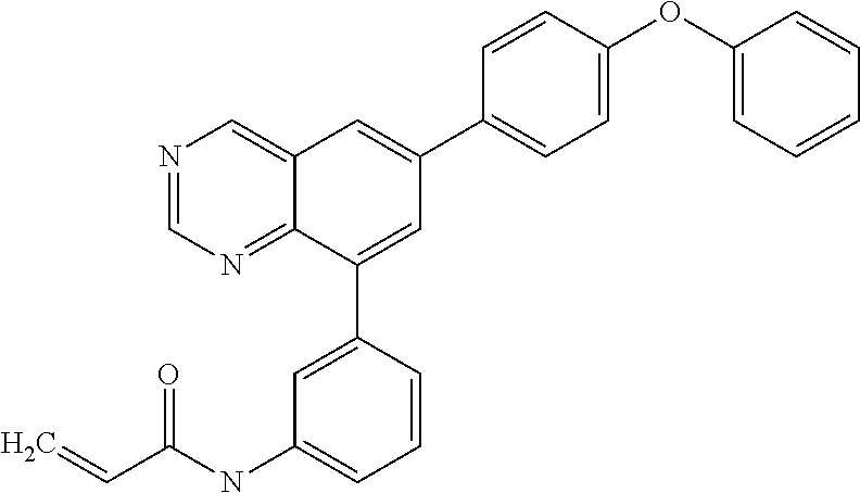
C1=NC=C2C(=N1)C(C1=CC(NC(=O)C=C)=CC=C1)=CC(C1=CC=C(OC3=CC=CC=C3)C=C1)=C2
